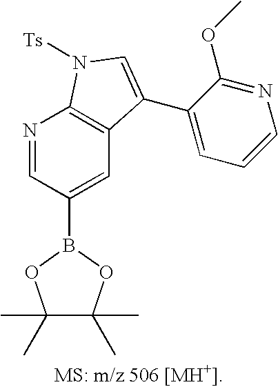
C1(C)(C)C(C)(C)OB(C2=CC3=C(N=C2)N([Ts])C=C3C2=CC=CN=C2OC)O1
